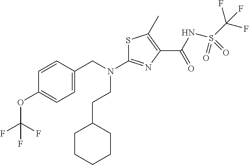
S1C(N(CC2=CC=C(OC(F)(F)F)C=C2)CCC2CCCCC2)=NC(C(NS(C(F)(F)F)(=O)=O)=O)=C1C
